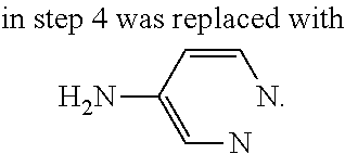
C(N)=C(C=CN)N
